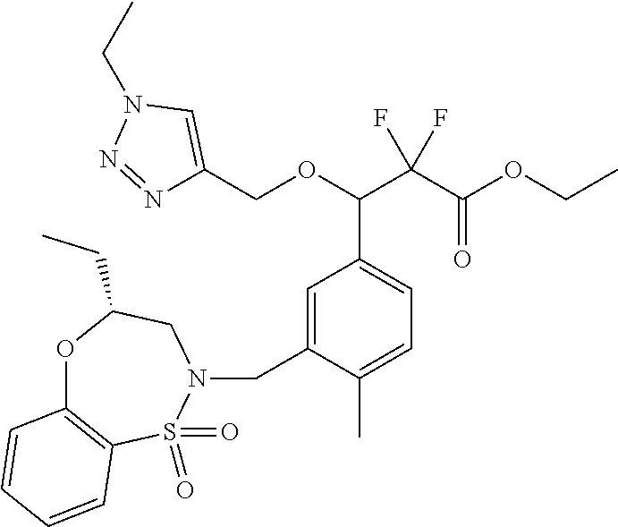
N1=NN(CC)C=C1COC(C(C(OCC)=O)(F)F)C1=CC=C(C)C(CN2CC(CC)OC3=C(S2(=O)=O)C=CC=C3)=C1
